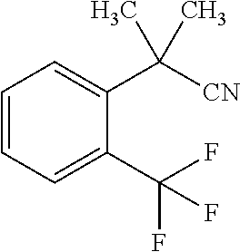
C1=CC=C(C(F)(F)F)C(C([CN])(C)C)=C1
